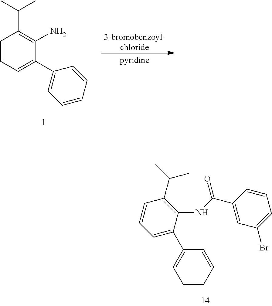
C1=CC=C(C2=CC=CC=C2)C(N)=C1C(C)C.[3-bromobenzoyl-chloride].[pyridine].C1=CC=CC(C2=CC=CC(C(C)C)=C2NC(C2=CC(Br)=CC=C2)=O)=C1
